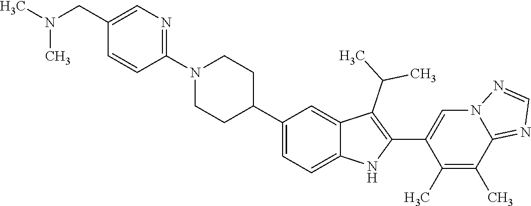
N1(C2=NC=C(CN(C)C)C=C2)CCC(C2=CC=C3C(=C2)C(C(C)C)=C(C2=CN4C(=NC=N4)C(C)=C2C)N3)CC1
